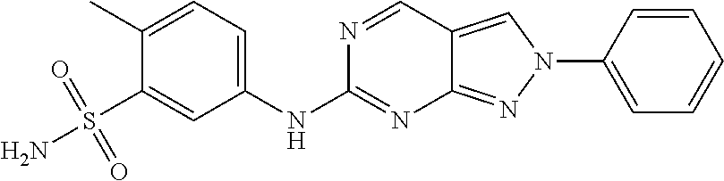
N1=CC2=CN(C3=CC=CC=C3)N=C2N=C1NC1=CC=C(C)C(S(N)(=O)=O)=C1
